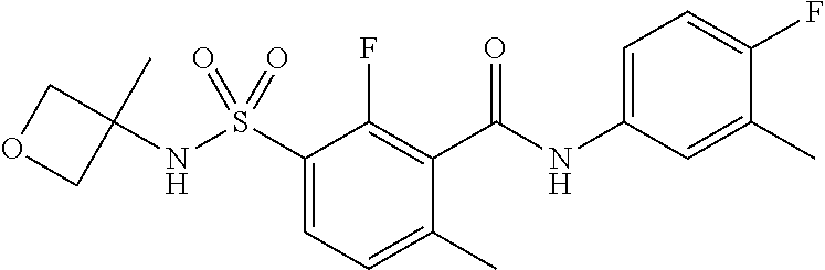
C1(C(NC2=CC=C(F)C(C)=C2)=O)=C(F)C(S(=O)(=O)NC2(C)COC2)=CC=C1C
